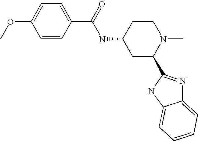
C1(C(NC2CC(C3=NC4=CC=CC=C4N3)N(C)CC2)=O)=CC=C(OC)C=C1
